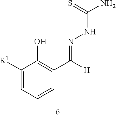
C1([R1])=CC=CC(C(=NNC(=S)N)[H])=C1O
